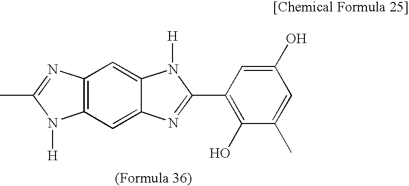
C12=C(C=C3C(=C1)N([H])C(C1=C(O)C(C)=CC(O)=C1)=N3)N([H])C(C)=N2
